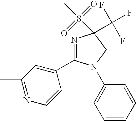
N1=C(C2=CC(C)=NC=C2)N(C2=CC=CC=C2)CC1(C(F)(F)F)S(=O)(=O)C
